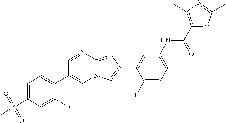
C1=NC2=NC(C3=CC(NC(C4=C(C)N=C(C)O4)=O)=CC=C3F)=CN2C=C1C1=CC=C(S(=O)(=O)C)C=C1F
